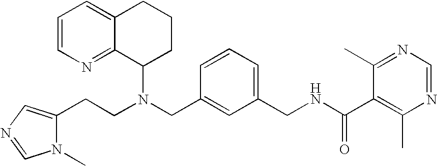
N(CC1=CC(CNC(C2=C(C)N=CN=C2C)=O)=CC=C1)(C1CCCC2=CC=CN=C12)CCC1=CN=CN1C
